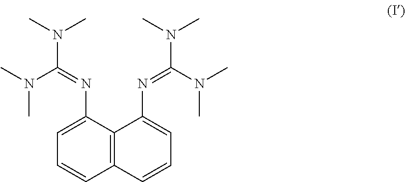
C12=C(C(N=C(N(C)C)N(C)C)=CC=C1)C(N=C(N(C)C)N(C)C)=CC=C2
